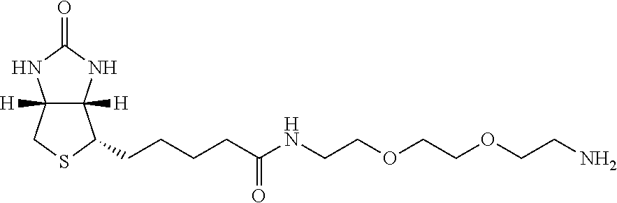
C12([H])C([H])(NC(=O)N1)C(CCCCC(NCCOCCOCCN)=O)SC2
